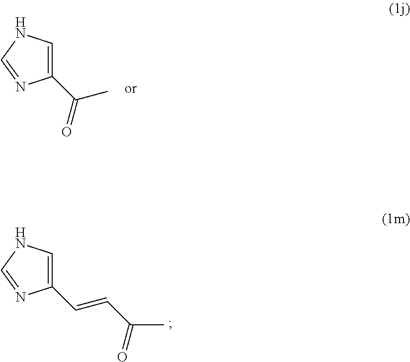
C1(C(=O)C)=CNC=N1.C1(C=CC(C)=O)=CNC=N1
